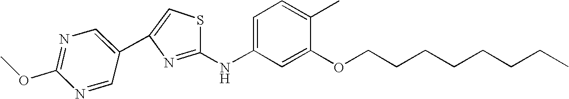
C1(C2=CN=C(OC)N=C2)=CSC(NC2=CC=C(C)C(OCCCCCCCC)=C2)=N1
